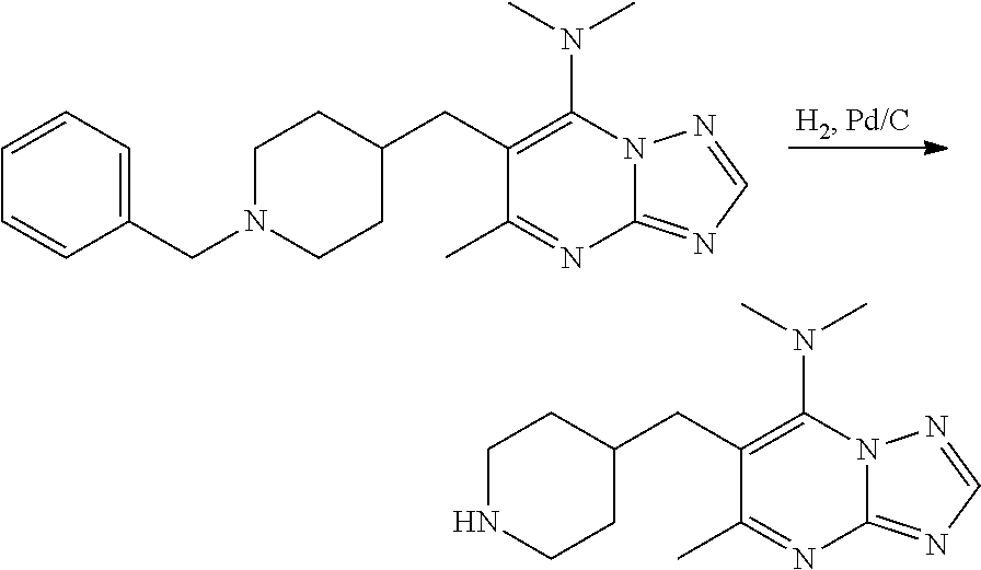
C1=CC=C(CN2CCC(CC3=C(N(C)C)N4C(=NC=N4)N=C3C)CC2)C=C1.N1CCC(CC2=C(N(C)C)N3C(=NC=N3)N=C2C)CC1
